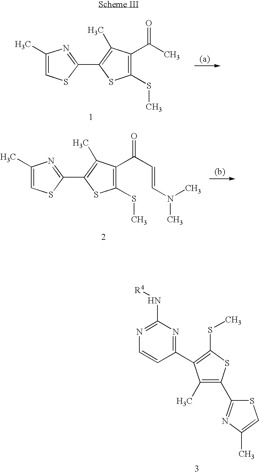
C1(SC)=C(C(=O)C=CN(C)C)C(C)=C(C2=NC(C)=CS2)S1.C1(SC)=C(C(=O)C)C(C)=C(C2=NC(C)=CS2)S1.C1(C)=C(C2=NC(C)=CS2)SC(SC)=C1C1=NC(N[R4])=NC=C1
